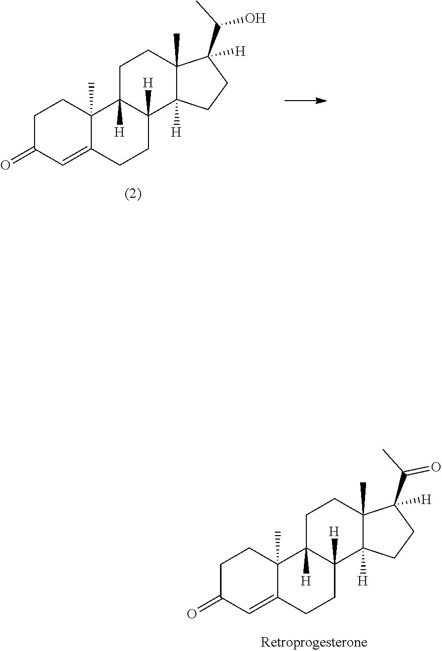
C12(C)C(=CC(=O)CC1)CCC1([H])C2([H])CCC2(C)C1([H])CCC2(C(C)=O)[H].C12(C)C(=CC(=O)CC1)CCC1([H])C2([H])CCC2(C)C1([H])CCC2(C(C)O)[H]
